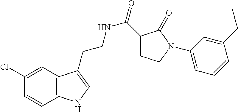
N(CCC1=CNC2=C1C=C(Cl)C=C2)C(=O)C1CCN(C2=CC=CC(CC)=C2)C1=O
